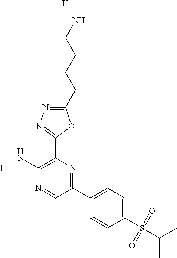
C1(CCCCN)=NN=C(C2=C(N)N=CC(C3=CC=C(S(=O)(=O)C(C)C)C=C3)=N2)O1.[H].[H]
